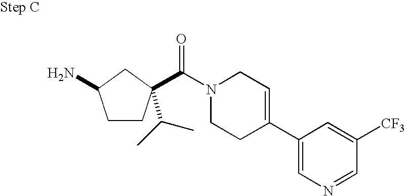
NC1CCC(C(=O)N2CCC(C3=CN=CC([CF3])=C3)=CC2)(C(C)C)C1
